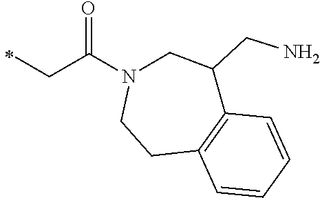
C1(CN)CN(C(CC)=O)CCC2=C1C=CC=C2
